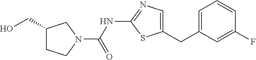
C1=C(CC2=CN=C(NC(=O)N3CC(CO)CC3)S2)C=C(F)C=C1
